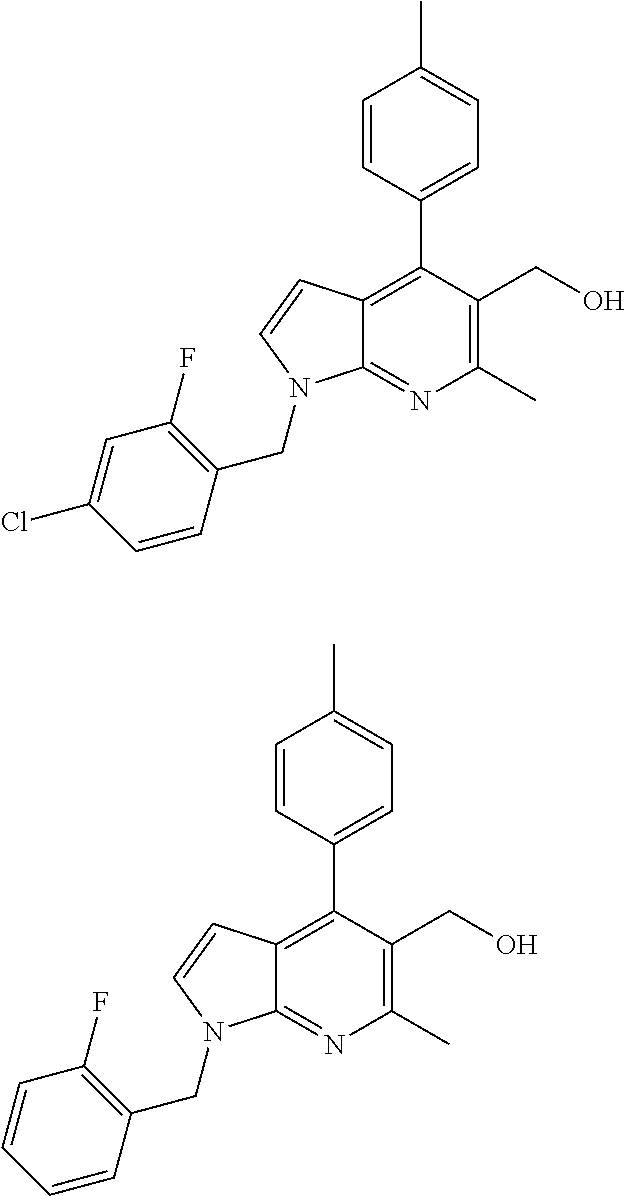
C1=CC(C2=C3C(=NC(C)=C2CO)N(CC2=C(F)C=C(Cl)C=C2)C=C3)=CC=C1C.C1=CC(C2=C3C(=NC(C)=C2CO)N(CC2=C(F)C=CC=C2)C=C3)=CC=C1C
